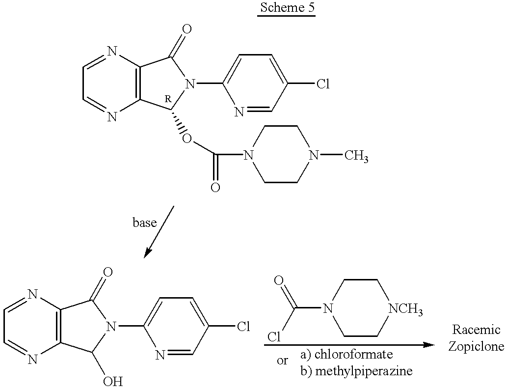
C1=NC2=C(N=C1)C(OC(=O)N1CCN(C)CC1)N(C1=CC=C(Cl)C=N1)C2=O.C1=NC2=C(N=C1)C(O)N(C1=CC=C(Cl)C=N1)C2=O.C1N(C(Cl)=O)CC[NCH3]C1
